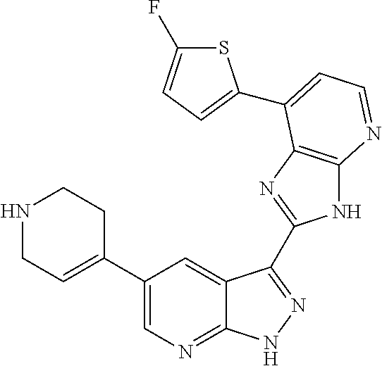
C1(C2=CCNCC2)=CN=C2C(=C1)C(C1=NC3=C(N1)N=CC=C3C1=CC=C(F)S1)=NN2
